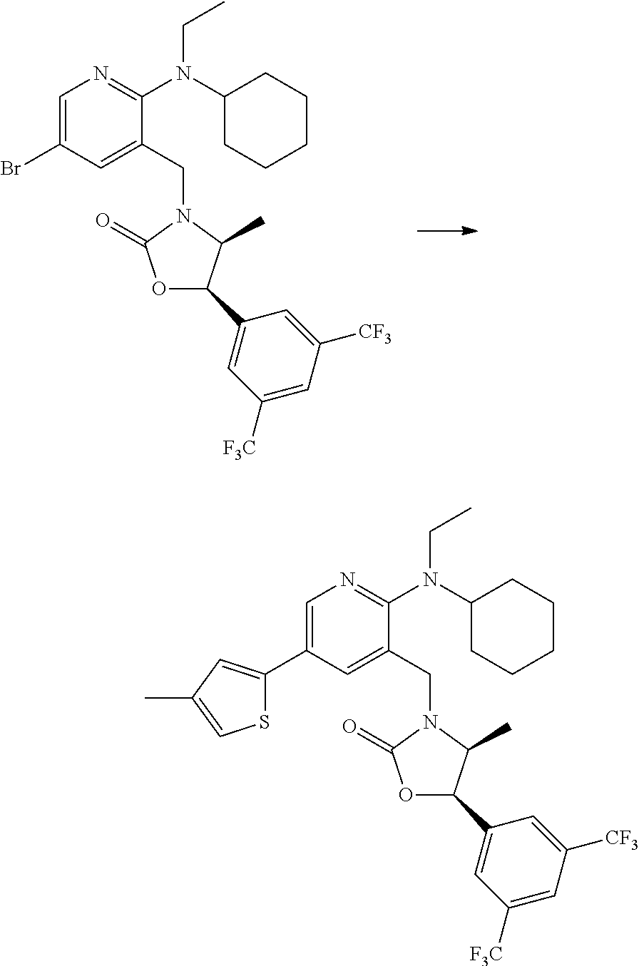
C1=C(Br)C=C(CN2C(=O)OC(C3=CC([F3C])=CC([CF3])=C3)C2C)C(N(C2CCCCC2)CC)=N1.C1=C(C2=CC(C)=CS2)C=C(CN2C(=O)OC(C3=CC([F3C])=CC([CF3])=C3)C2C)C(N(C2CCCCC2)CC)=N1
